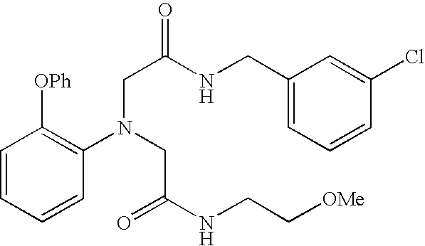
C1=CC=CC(N(CC(=O)NCC[OMe])CC(NCC2=CC=CC(Cl)=C2)=O)=C1[OPh]
